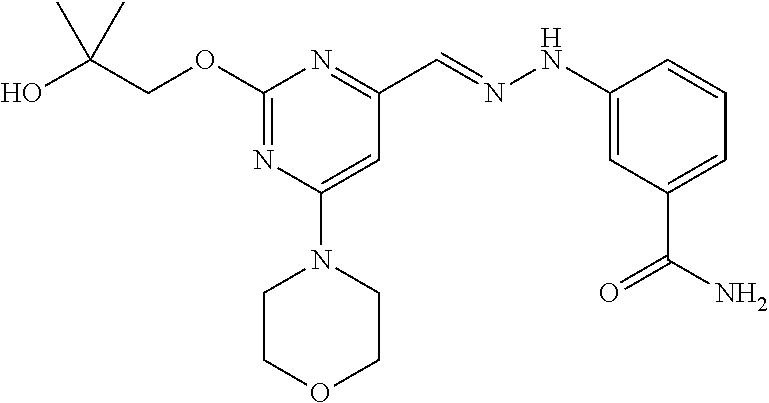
OC(COC1=NC(N2CCOCC2)=CC(C=NNC2=CC(C(N)=O)=CC=C2)=N1)(C)C
